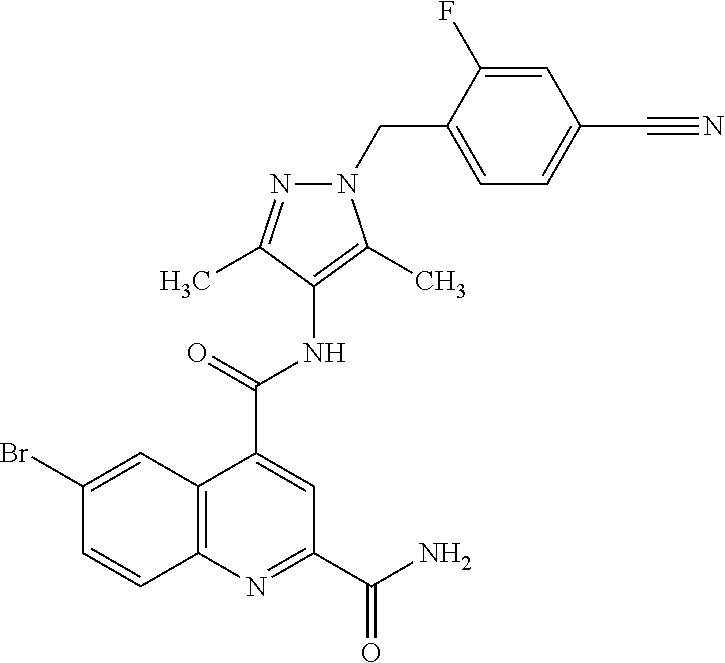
C12=C(N=C(C(=O)N)C=C1C(=O)NC1=C(C)N(CC3=CC=C(C#N)C=C3F)N=C1C)C=CC(Br)=C2
